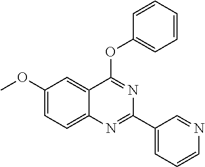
COC1=CC=C2C(=C1)C(OC1=CC=CC=C1)=NC(C1=CC=CN=C1)=N2
